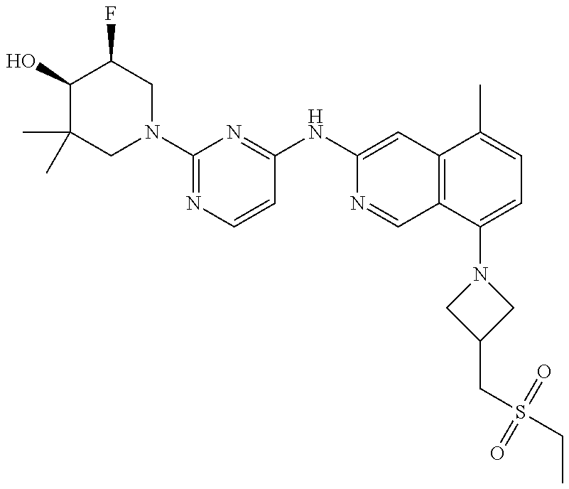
C1(O)C(C)(C)CN(C2=NC=CC(NC3=CC4=C(C=N3)C(N3CC(CS(CC)(=O)=O)C3)=CC=C4C)=N2)CC1F
